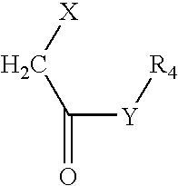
C([Y][R4])(C[X])=O
